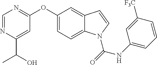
C1=C(OC2=NC=NC(C(O)C)=C2)C=C2C(=C1)N(C(NC1=CC=CC([F3C])=C1)=O)C=C2
